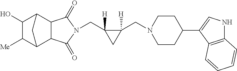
C(C1([H])C(CN2CCC(C3=CNC4=C3C=CC=C4)CC2)([H])C1)N1C(=O)C2C3C([Me])C(O)C(C2C1=O)C3
